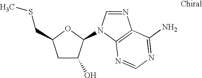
C1C(O)C(N2C=NC3=C2N=CN=C3N)OC1CSC
